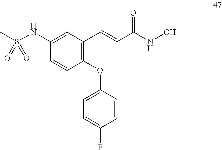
C1(OC2=CC=C(F)C=C2)=C(C=CC(NO)=O)C=C(NS(C)(=O)=O)C=C1
